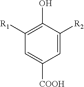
C1([R1])=C(O)C([R2])=CC([COOH])=C1
